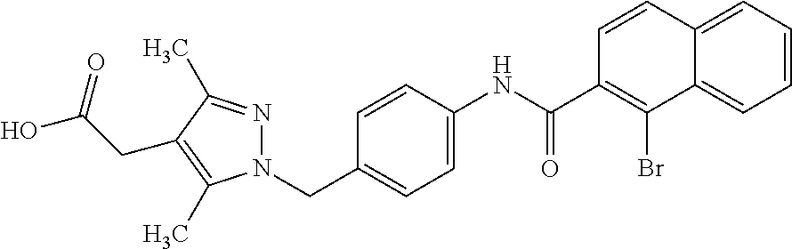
N1(CC2=CC=C(NC(C3=C(Br)C4=CC=CC=C4C=C3)=O)C=C2)N=C(C)C(CC(O)=O)=C1C
